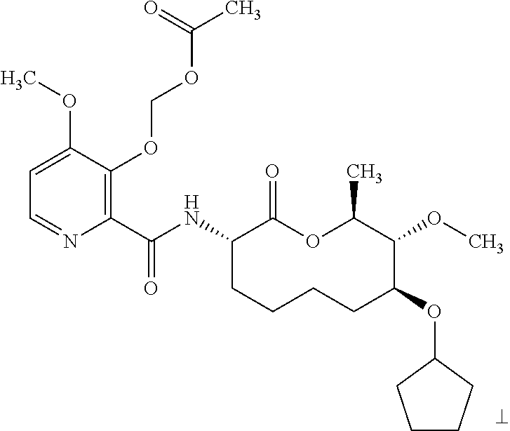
C1(C(NC2CCCCC(OC3CCCC3)C(OC)C(C)OC2=O)=O)=C(OCOC(C)=O)C(OC)=CC=N1
